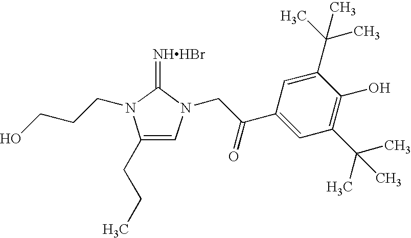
[NHHBr]=C1N(CCCO)C(CCC)=CN1CC(C1=CC(C(C)(C)C)=C(O)C(C(C)(C)C)=C1)=O
